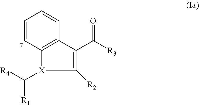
C1=CC2=C(C=C1)C(C([R3])=O)=C([R2])[X]2C([R4])[R1]
